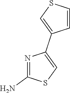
N1=C(N)SC=C1C1=CSC=C1
